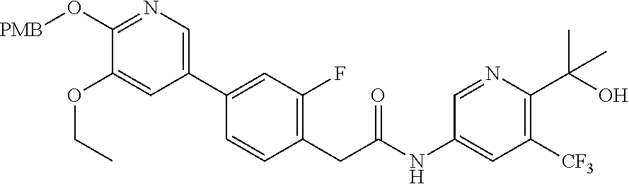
C1(NC(CC2=C(F)C=C(C3=CN=C(O[PMB])C(OCC)=C3)C=C2)=O)=CC([CF3])=C(C(O)(C)C)N=C1
